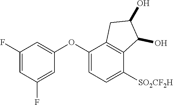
C1(F)=CC(F)=CC(OC2=CC=C([SO2CF2H])C3=C2CC(O)C3O)=C1
